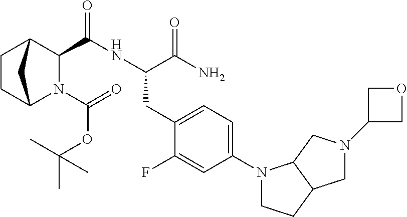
N1(C(=O)OC(C)(C)C)C2CCC(C1C(NC(C(N)=O)CC1=CC=C(N3CCC4C3CN(C3COC3)C4)C=C1F)=O)C2
